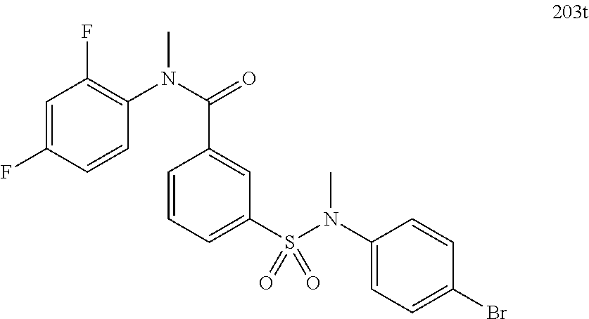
C1=C(F)C=CC(N(C(=O)C2=CC(S(N(C3=CC=C(Br)C=C3)C)(=O)=O)=CC=C2)C)=C1F
